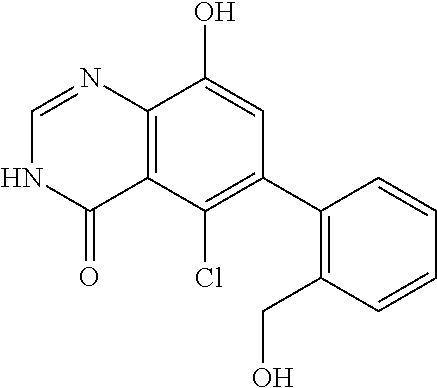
C12=C(C(Cl)=C(C3=C(CO)C=CC=C3)C=C1O)C(=O)NC=N2
